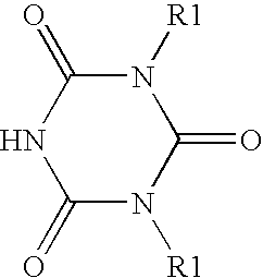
C1(=O)N([R1])C(=O)NC(=O)N1[R1]
